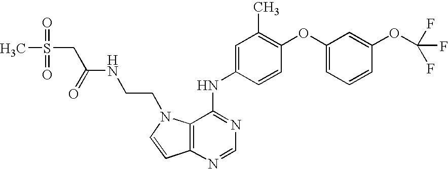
CS(=O)(=O)CC(NCCN1C2=C(N=CN=C2NC2=CC(C)=C(OC3=CC=CC(OC(F)(F)F)=C3)C=C2)C=C1)=O
